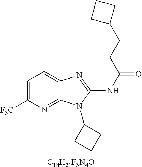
C1=C([F3C])N=C2C(=C1)N=C(NC(=O)CCC1CCC1)N2C1CCC1.[C18H21F3N4O]
